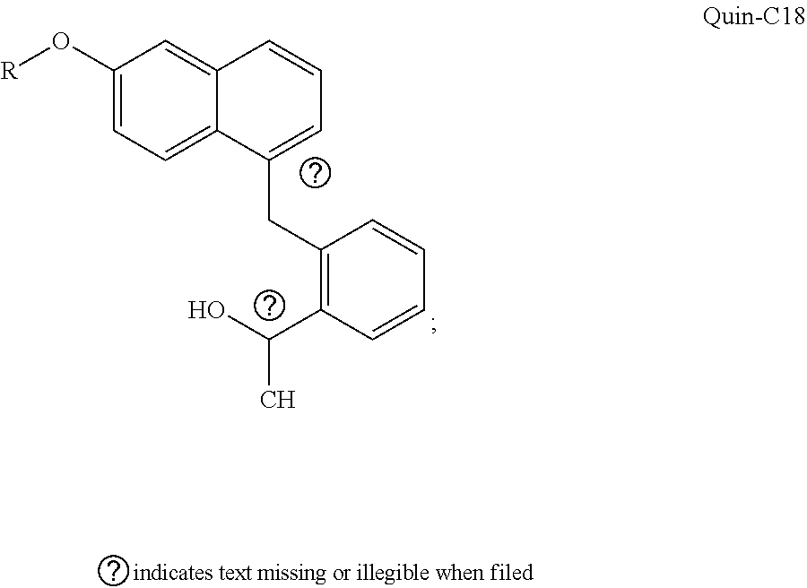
C1=C2C(=CC(O[R])=C1)C=CC=C2CC1=C(C(O)C)C=CC=C1
